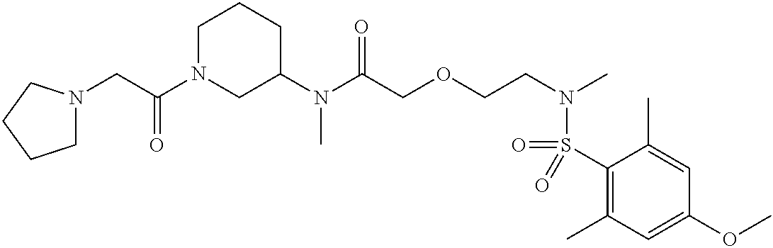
C1(N(C(COCCN(C)S(=O)(C2=C(C)C=C(OC)C=C2C)=O)=O)C)CCCN(C(CN2CCCC2)=O)C1
